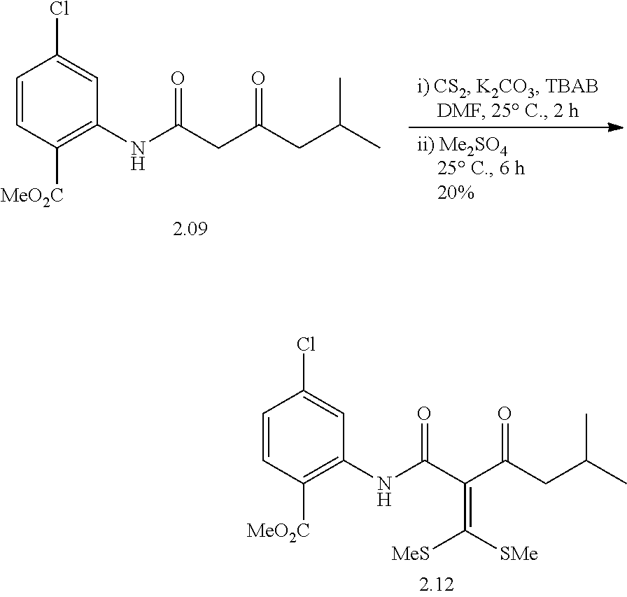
C(C(C(CC(C)C)=O)=C([SMe])[MeS])(=O)NC1=C([MeO2C])C=CC(Cl)=C1.C(CC(CC(C)C)=O)(=O)NC1=C([MeO2C])C=CC(Cl)=C1
